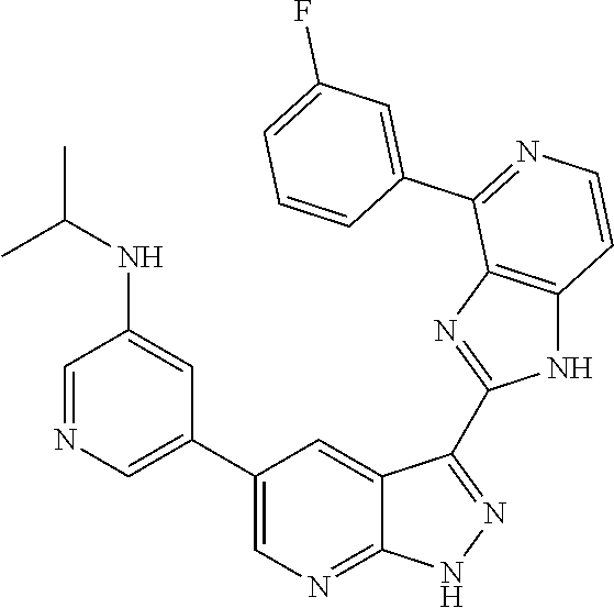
C1=NC=C(C2=CN=C3C(=C2)C(C2=NC4=C(N2)C=CN=C4C2=CC(F)=CC=C2)=NN3)C=C1NC(C)C
